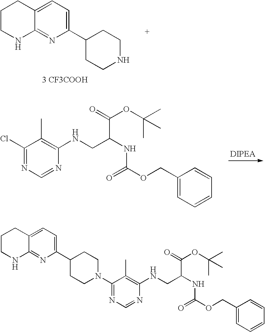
C12=CC=C(C3CCNCC3)N=C1NCCC2.[3 CF3COOH].C1(COC(=O)NC(CNC2=C(C)C(Cl)=NC=N2)C(=O)OC(C)(C)C)=CC=CC=C1.C1(COC(=O)NC(CNC2=C(C)C(N3CCC(C4=CC=C5C(=N4)NCCC5)CC3)=NC=N2)C(=O)OC(C)(C)C)=CC=CC=C1
